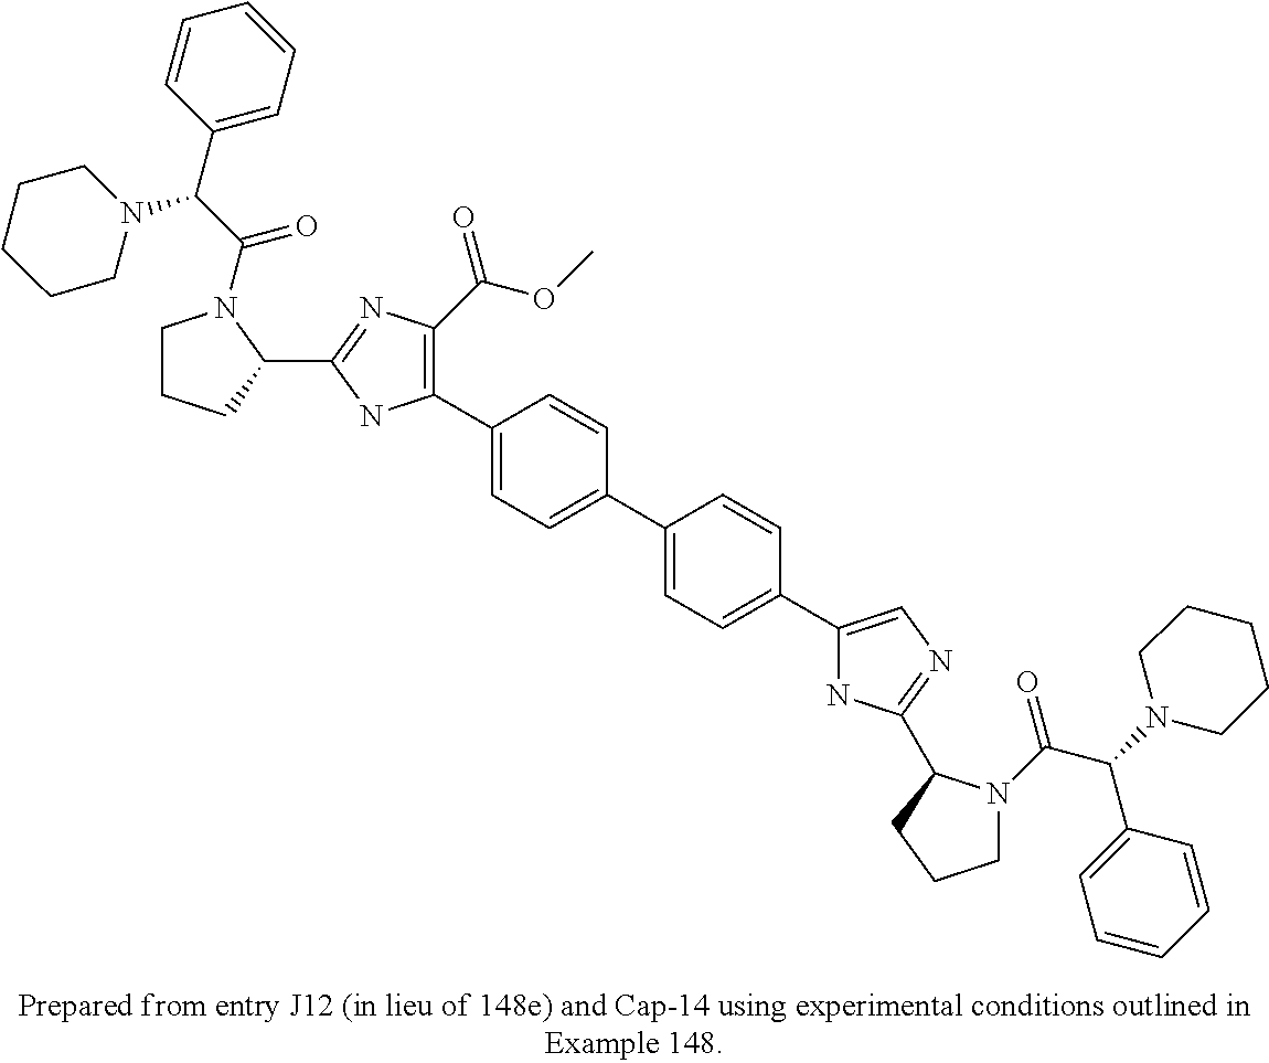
C1(C2=CC=C(C3=CC=C(C4=CN=C(C5N(C(=O)C(C6=CC=CC=C6)N6CCCCC6)CCC5)N4)C=C3)C=C2)=C(C(OC)=O)N=C(C2N(C(C(N3CCCCC3)C3=CC=CC=C3)=O)CCC2)N1
